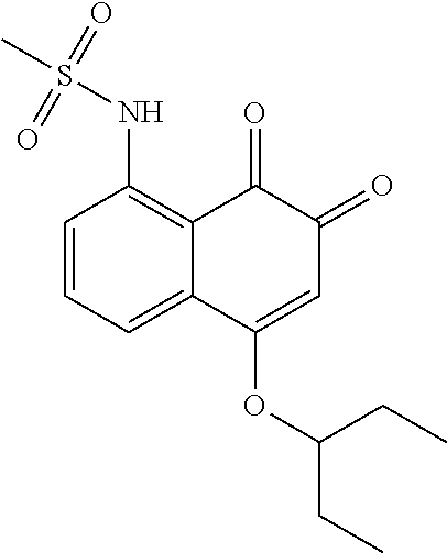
C1=CC=C2C(=C1NS(C)(=O)=O)C(=O)C(=O)C=C2OC(CC)CC
